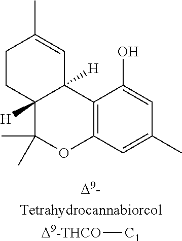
C12=C(C=C(C)C=C1O)OC(C)(C)C1([H])C2([H])C=C(C)CC1.[D9-THCO][C1]
